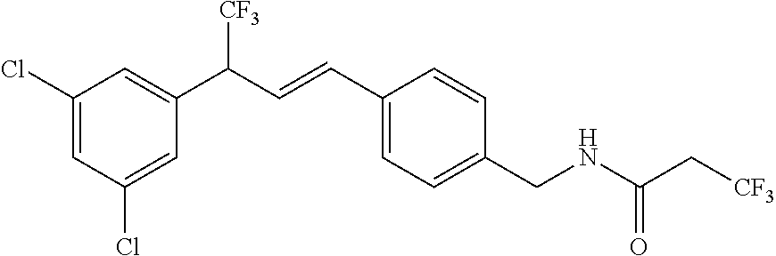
C1(Cl)=CC(Cl)=CC(C([CF3])C=CC2=CC=C(CNC(C[CF3])=O)C=C2)=C1
